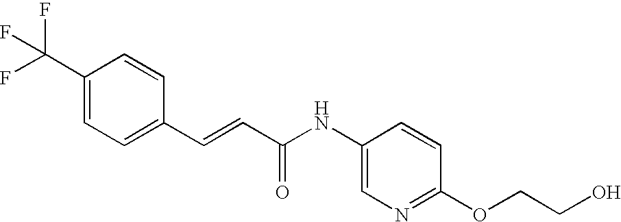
C(=CC(=O)NC1=CN=C(OCCO)C=C1)C1=CC=C(C(F)(F)F)C=C1
